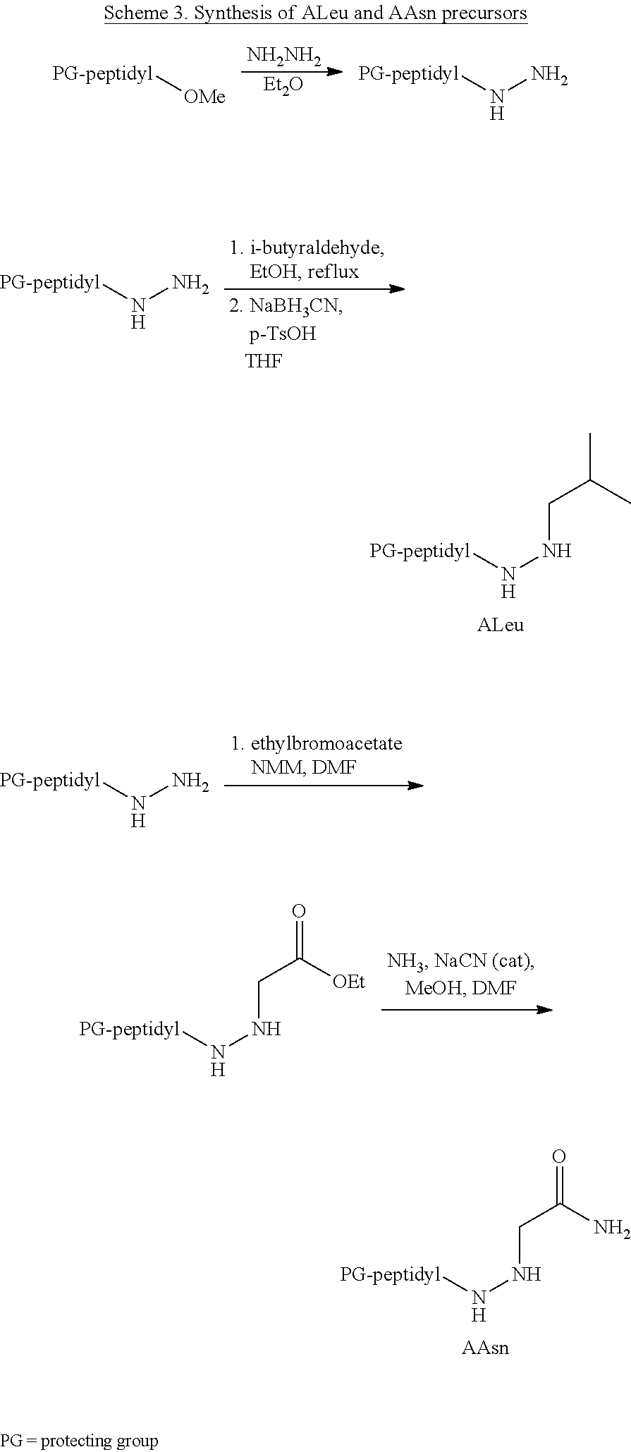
[PG-peptidyl]NNCC(C)C.[PG-peptidyl]NNCC(=O)N.[NH2NH2].[Et2O].[PG-peptidyl][OMe].[PG-peptidyl]NN.[PG-peptidyl]NN.[PG-peptidyl]NN.[PG-peptidyl]NNCC(=O)[OEt]
